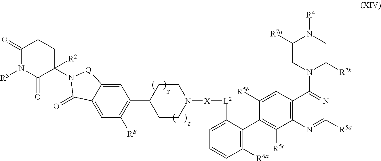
[X]([L2]C1=CC=CC([R6a])=C1C1=C([R5c])C2=C(C=C1[R5b])C(N1C([R7b])CN([R4])C([R7a])C1)=NC([R5a])=N2)N1CCC(C2=C([RB])C=C3C(=C2)[Q]N(C2([R2])CCC(=O)N([R3])C2=O)C3=O)CC1
